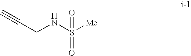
C#CCNS([Me])(=O)=O
